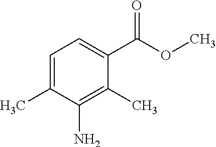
C1=C(C)C(N)=C(C)C(C(OC)=O)=C1
